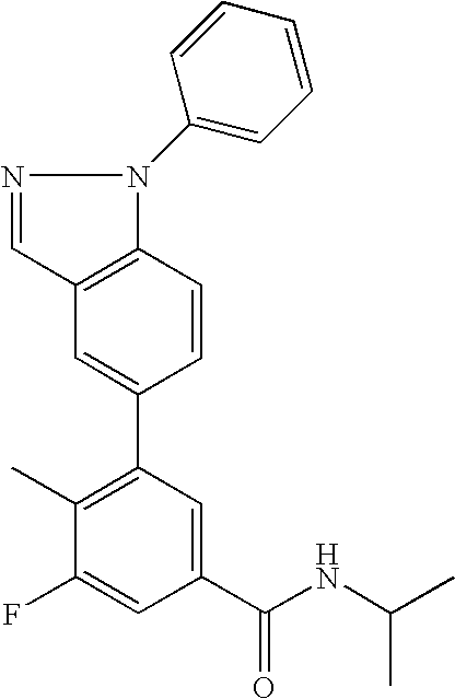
C12=C(C=CC(C3=C(C)C(F)=CC(C(NC(C)C)=O)=C3)=C1)N(C1=CC=CC=C1)N=C2
